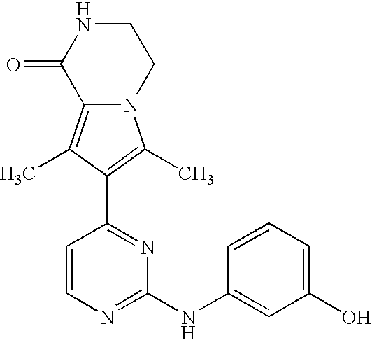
N12C(=C(C)C(C3=NC(NC4=CC(O)=CC=C4)=NC=C3)=C1C)C(=O)NCC2
